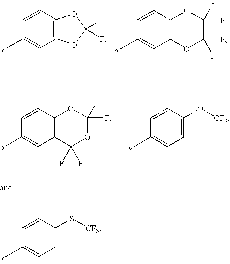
C1=C(S[CF3])C=CC(C)=C1.C12=C(C=CC(C)=C1)OC(F)(F)O2.C12=C(C=CC(C)=C1)OC(F)(F)C(F)(F)O2.C12=C(C=CC(C)=C1)OC(F)(F)OC2(F)F.C1=C(O[CF3])C=CC(C)=C1
